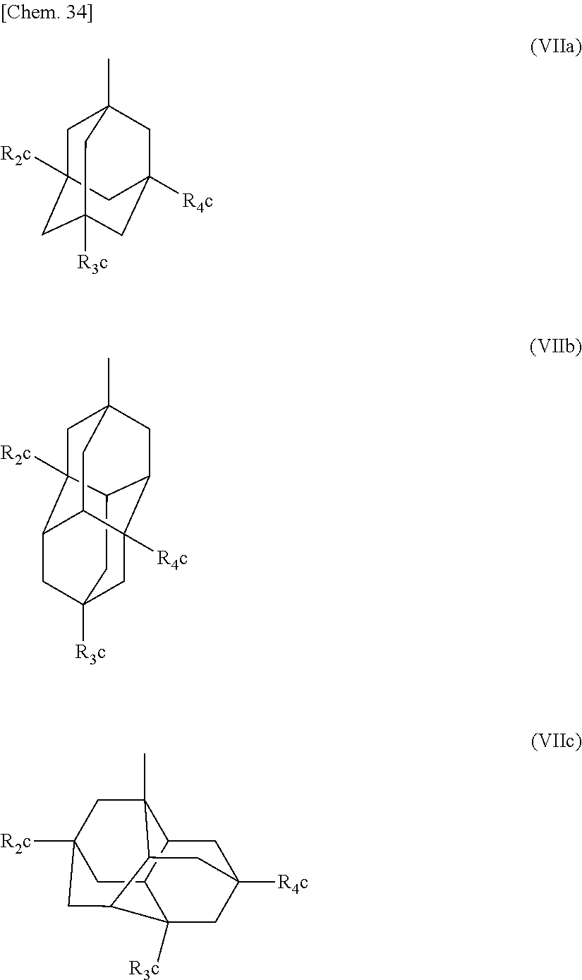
C1C2([R2c])CC3([R3c])CC([R4c])(CC1(C)C3)C2.C12CC3([R3c])CC4([R4c])C5C(C3)C1([R2c])CC(C)(CC24)C5.C12([R3c])CC3([R4c])CC4C1CC1([R2c])CC4(C)C(C2C1)C3
